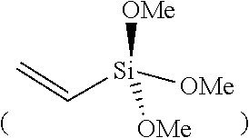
[Si](C=C)([OMe])([OMe])[OMe]
